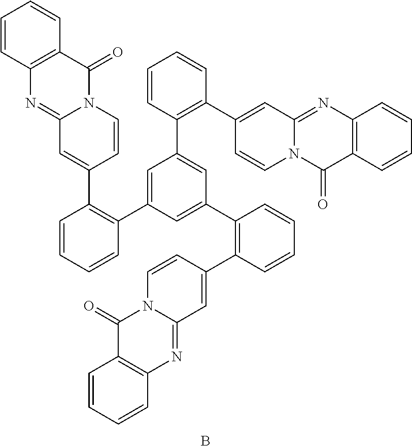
N12C(=NC3=C(C1=O)C=CC=C3)C=C(C1=C(C3=CC(C4=C(C5=CC6=NC7=C(C(=O)N6C=C5)C=CC=C7)C=CC=C4)=CC(C4=C(C5=CC6=NC7=C(C(=O)N6C=C5)C=CC=C7)C=CC=C4)=C3)C=CC=C1)C=C2.B
